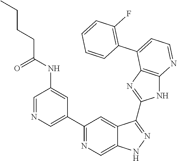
C1=NC=C(C2=NC=C3C(=C2)C(C2=NC4=C(N2)N=CC=C4C2=C(F)C=CC=C2)=NN3)C=C1NC(CCCC)=O
